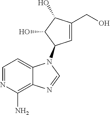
C1=NC(N)=C2C(=C1)N(C1C=C(CO)C(O)C1O)C=N2
